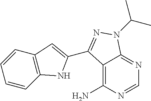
C12=C(N)N=CN=C1N(C(C)C)N=C2C1=CC2=C(C=CC=C2)N1
